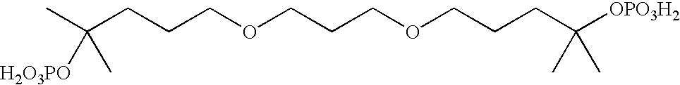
C(CCCOCCCOCCCC([OPO3H2])(C)C)(C)([H2O3PO])C
